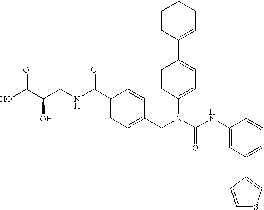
OC(C(CNC(C1=CC=C(CN(C(NC2=CC(C3=CSC=C3)=CC=C2)=O)C2=CC=C(C3=CCCCC3)C=C2)C=C1)=O)O)=O
